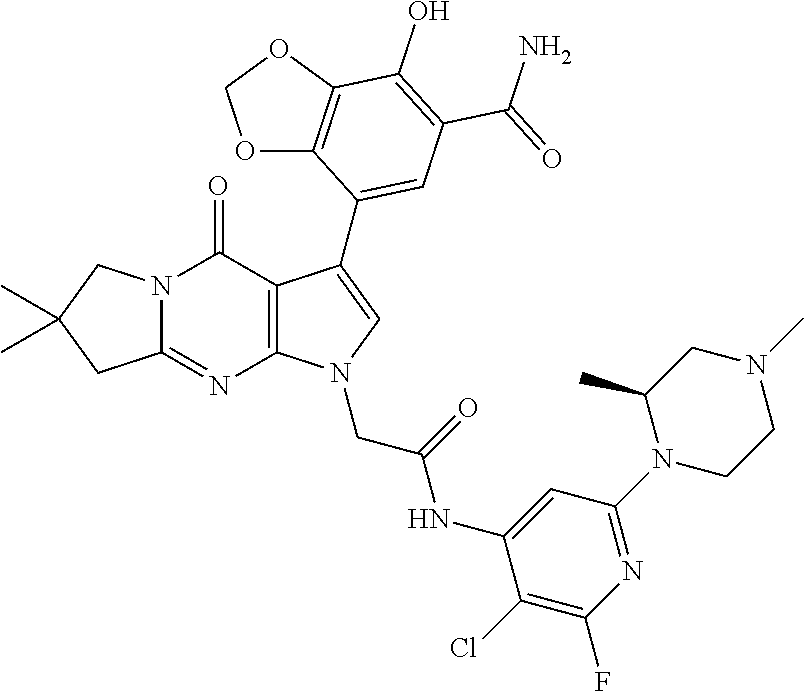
C12=NC3=C(C(=O)N1CC(C)(C)C2)C(C1=CC(C(=O)N)=C(O)C2=C1OCO2)=CN3CC(NC1=CC(N2CCN(C)CC2C)=NC(F)=C1Cl)=O
